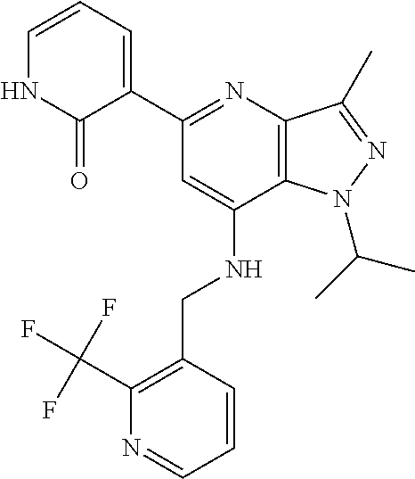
C1=CC=C(C2=NC3=C(C(NCC4=C(C(F)(F)F)N=CC=C4)=C2)N(C(C)C)N=C3C)C(=O)N1
